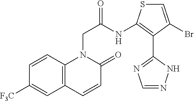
C12=C(C=CC([F3C])=C1)N(CC(NC1=C(C3=NC=NN3)C(Br)=CS1)=O)C(=O)C=C2
